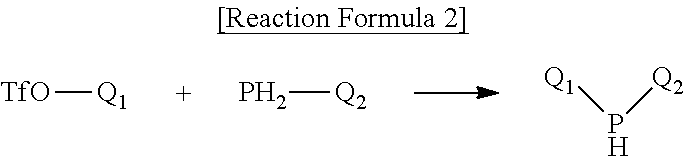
[TfO][Q1].[Q1]P[Q2].P[Q2]
